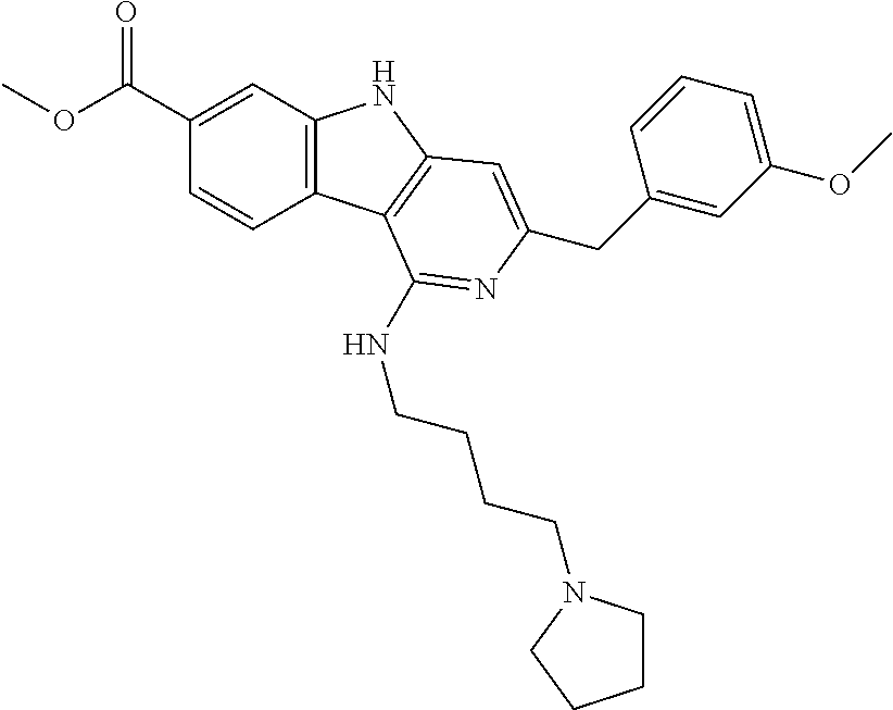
C1(C(OC)=O)=CC2=C(C=C1)C1=C(N2)C=C(CC2=CC(OC)=CC=C2)N=C1NCCCCN1CCCC1
